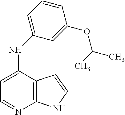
C1=C(NC2=CC=CC(OC(C)C)=C2)C2=C(N=C1)NC=C2
